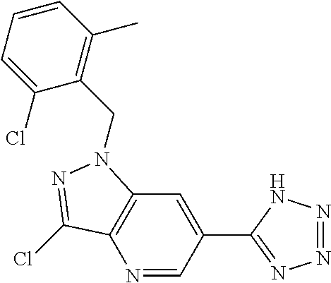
N1=CC(C2=NN=NN2)=CC2=C1C(Cl)=NN2CC1=C(C)C=CC=C1Cl
